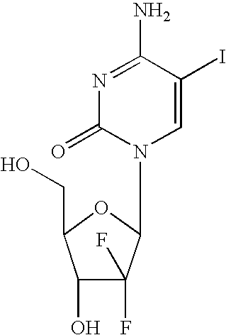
N1=C(N)C(I)=CN(C2C(F)(F)C(O)C(CO)O2)C1=O
